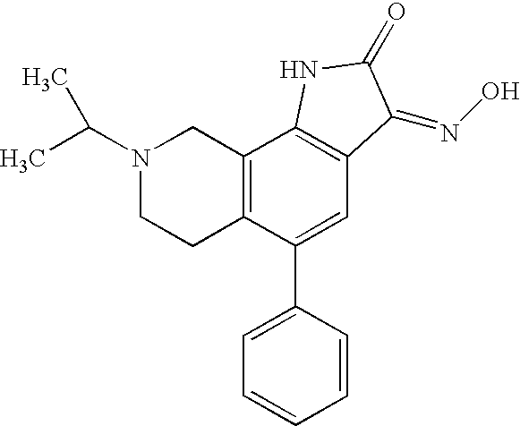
C12=C(C(C3=CC=CC=C3)=CC3=C1NC(=O)C3=NO)CCN(C(C)C)C2
